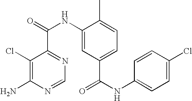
C1(Cl)=C(N)N=CN=C1C(NC1=CC(C(NC2=CC=C(Cl)C=C2)=O)=CC=C1C)=O
